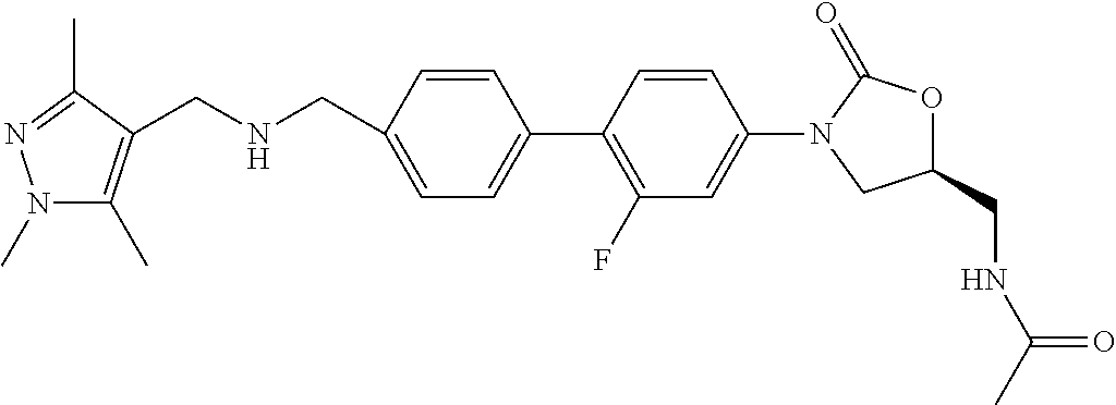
C1(CNCC2=C(C)N(C)N=C2C)=CC=C(C2=C(F)C=C(N3CC(CNC(C)=O)OC3=O)C=C2)C=C1
